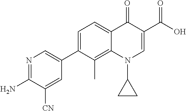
N1=C(N)C([CN])=CC(C2=CC=C3C(=C2C)N(C2CC2)C=C(C(O)=O)C3=O)=C1
